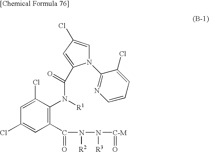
C1=C(Cl)C(N([R1])C(=O)C2=CC(Cl)=CN2C2=NC=CC=C2Cl)=C(C(N(N([C-M]=O)[R3])[R2])=O)C=C1Cl
